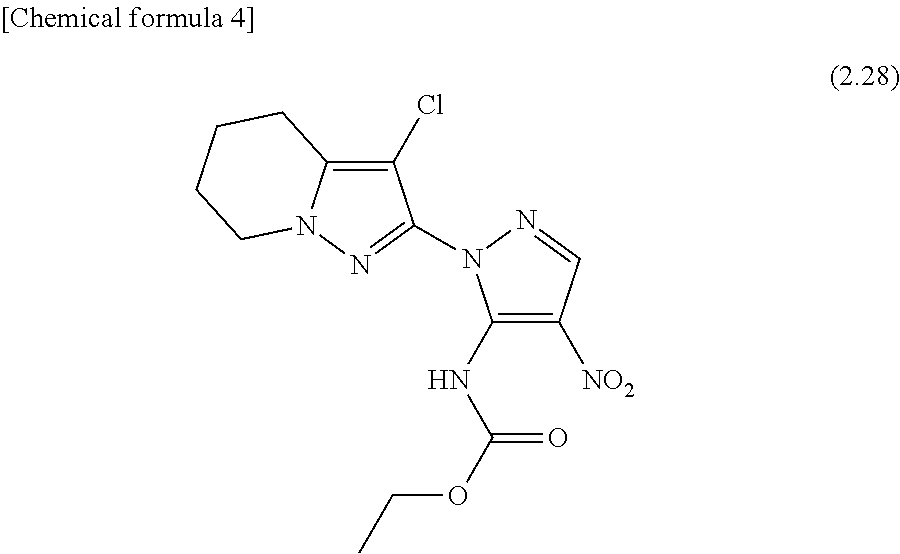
C1(NC(OCC)=O)=C([NO2])C=NN1C1=NN2C(=C1Cl)CCCC2
